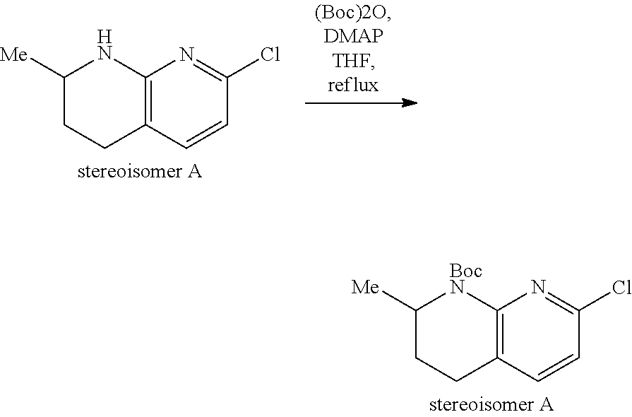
C12=C(C=CC(Cl)=N1)CCC([Me])[BocN]2.C12=C(C=CC(Cl)=N1)CCC([Me])N2
